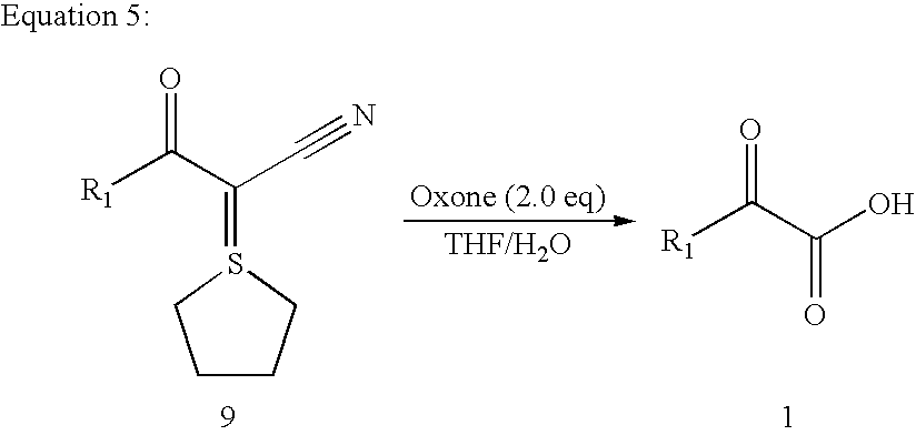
[R1]C(C(=S1CCCC1)C#N)=O.[R1]C(C(=O)O)=O
